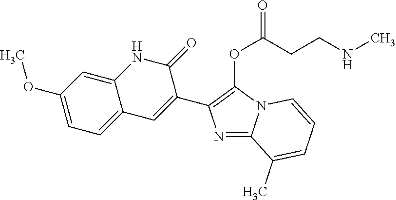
N1=C2N(C(OC(=O)CCNC)=C1C1=CC3=CC=C(OC)C=C3NC1=O)C=CC=C2C
